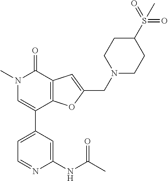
C1=C(C2=CN(C)C(=O)C3=C2OC(CN2CCC(S(=O)(=O)C)CC2)=C3)C=C(NC(C)=O)N=C1
